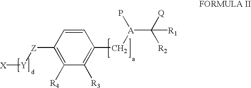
C1=CC([Z][Y][X])=C([R4])C([R3])=C1C[A](P)C([Q])([R1])[R2]
